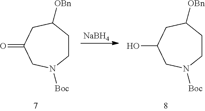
C1CC([OBn])CC(=O)CN1[Boc].[NaBH4].C1CC([OBn])CC(O)CN1[Boc]
